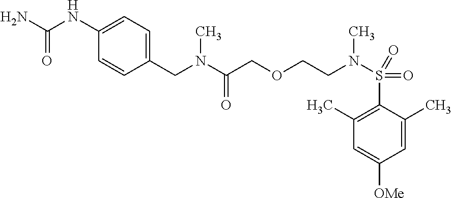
C(NC1=CC=C(CN(C)C(=O)COCCN(S(=O)(C2=C(C)C=C([OMe])C=C2C)=O)C)C=C1)(=O)N
